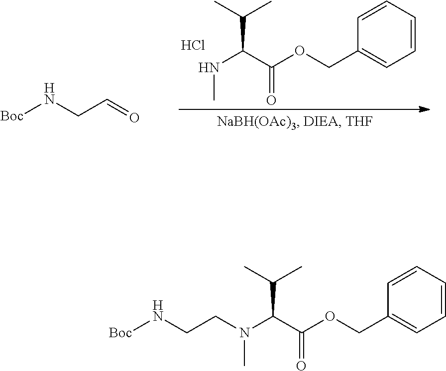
C1=CC=CC(COC(C(NC)C(C)C)=O)=C1.Cl.[Boc]NCC=O.C1=CC=CC(COC(C(C(C)C)N(C)CCN[Boc])=O)=C1
